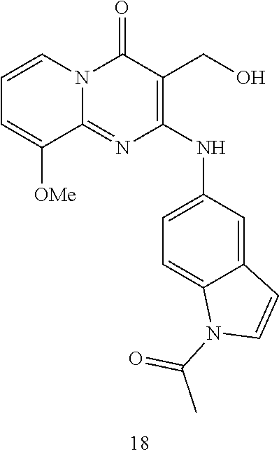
C1=CC=C([OMe])C2=NC(NC3=CC=C4C(=C3)C=CN4C(=O)C)=C(CO)C(=O)N12
